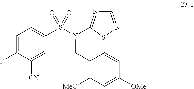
C1=C(F)C([CN])=CC(S(=O)(=O)N(CC2=C([MeO])C=C([OMe])C=C2)C2=NC=NS2)=C1
